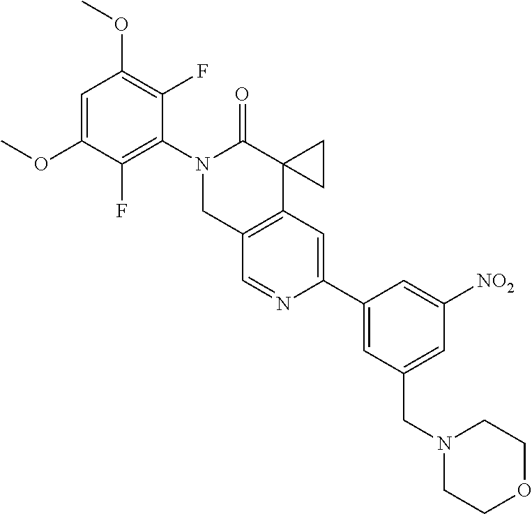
C1=C(OC)C(F)=C(N2CC3=C(C4(C2=O)CC4)C=C(C2=CC(CN4CCOCC4)=CC([NO2])=C2)N=C3)C(F)=C1OC
